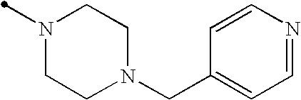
N1(C)CCN(CC2=CC=NC=C2)CC1
